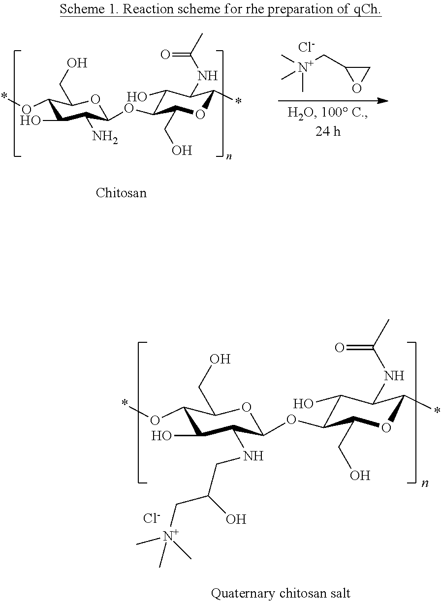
C1(O*)C(O)C(N)C(OC2C(O)C(NC(C)=O)C(*)OC2CO)OC1CO.C1C(C[N+](C)(C)C)O1.[Cl-].C1(O*)C(O)C(NCC(C[N+](C)(C)C)O)C(OC2C(O)C(NC(C)=O)C(*)OC2CO)OC1CO.[Cl-]
